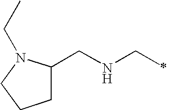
C1C(CNCC)N(CC)CC1
